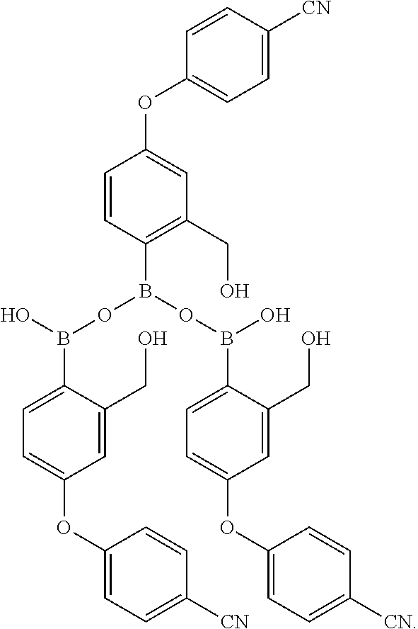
C1=C(CO)C(B(O)OB(C2=C(CO)C=C(OC3=CC=C([CN])C=C3)C=C2)OB(O)C2=CC=C(OC3=CC=C([CN])C=C3)C=C2CO)=CC=C1OC1=CC=C([CN])C=C1
